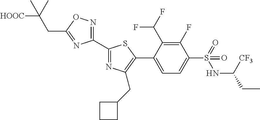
C1(C2=NC(CC3CCC3)=C(C3=CC=C(S(=O)(NC([CF3])CC)=O)C(F)=C3C(F)F)S2)=NOC(CC(C)([HOOC])C)=N1
